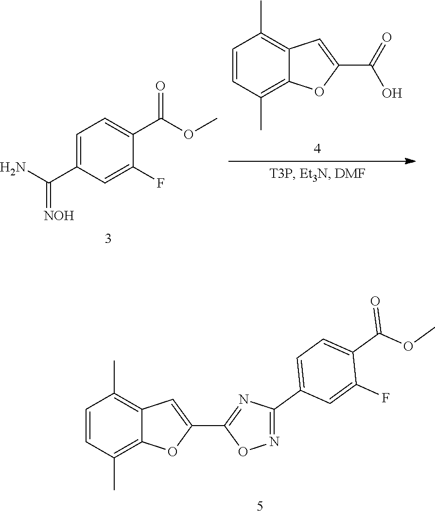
C1=CC(C)=C2C(=C1C)C=C(C1=NC(C3=CC=C(C(OC)=O)C(F)=C3)=NO1)O2.C1=C(C(N)=[NOH])C=C(F)C(C(=O)OC)=C1.C1=CC(C)=C2C(=C1C)C=C(C(=O)O)O2
